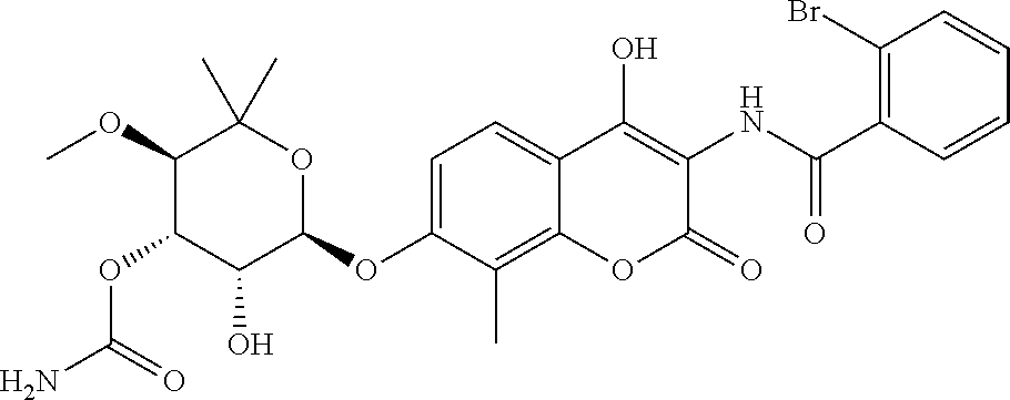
NC(=O)OC1C(O)C(OC2=CC=C3C(=C2C)OC(=O)C(NC(=O)C2=C(Br)C=CC=C2)=C3O)OC(C)(C)C1OC
